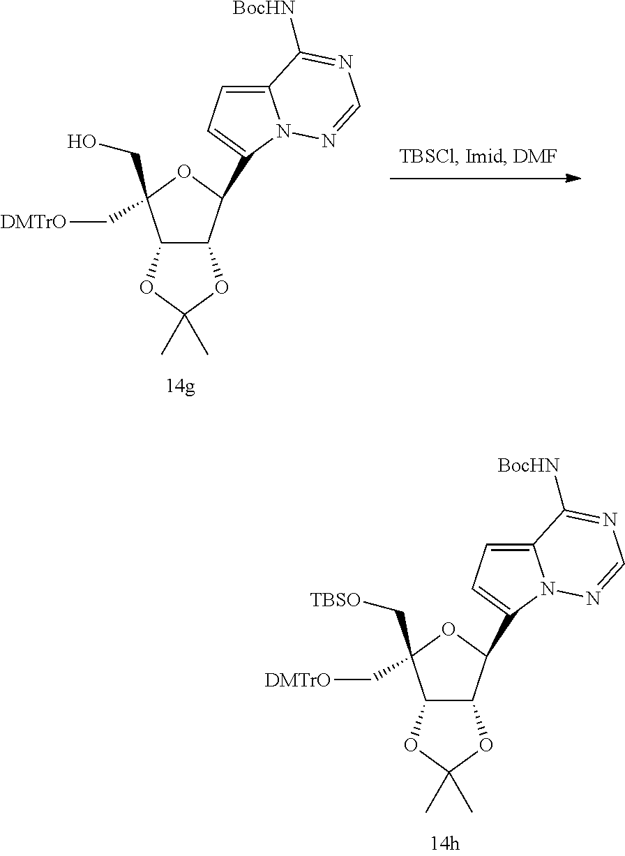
C12C(C(C3=CC=C4N3N=CN=C4[BocHN])OC1(CO)C[DMTrO])OC(C)(C)O2.C12C(C(C3=CC=C4N3N=CN=C4[BocHN])OC1(C[TBSO])C[DMTrO])OC(C)(C)O2
